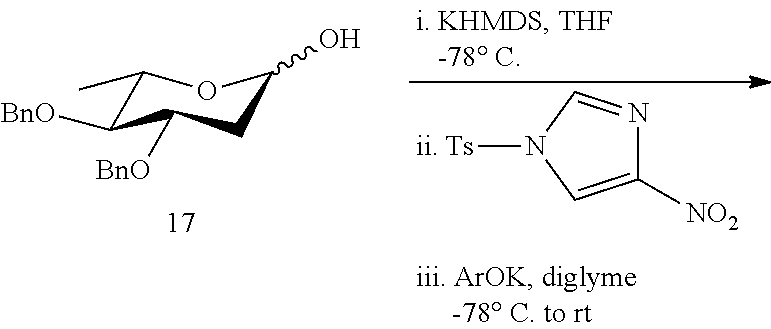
C1([NO2])=CN([Ts])C=N1.C1(C)C([BnO])C([BnO])CC(O)O1
